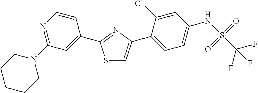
S1C=C(C2=CC=C(NS(=O)(=O)C(F)(F)F)C=C2Cl)N=C1C1=CC(N2CCCCC2)=NC=C1
